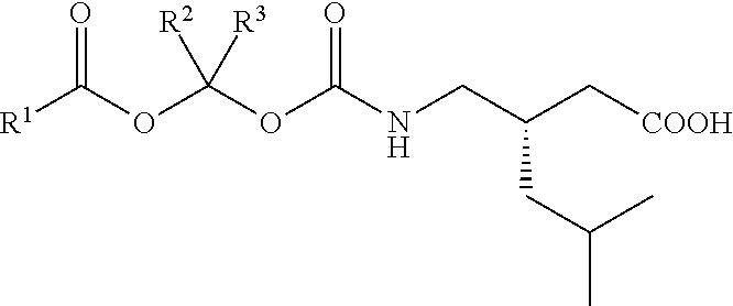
C(C[COOH])(CNC(OC(OC([R1])=O)([R2])[R3])=O)CC(C)C
